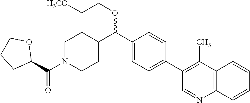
C1=C(C2=C(C)C3=C(N=C2)C=CC=C3)C=CC(C(C2CCN(C(=O)C3CCCO3)CC2)OCC[H3CO])=C1
